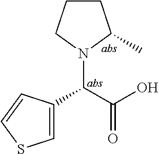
N1(C(C2=CSC=C2)C(=O)O)C(C)CCC1
